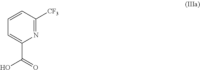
N1=C([CF3])C=CC=C1C(O)=O
